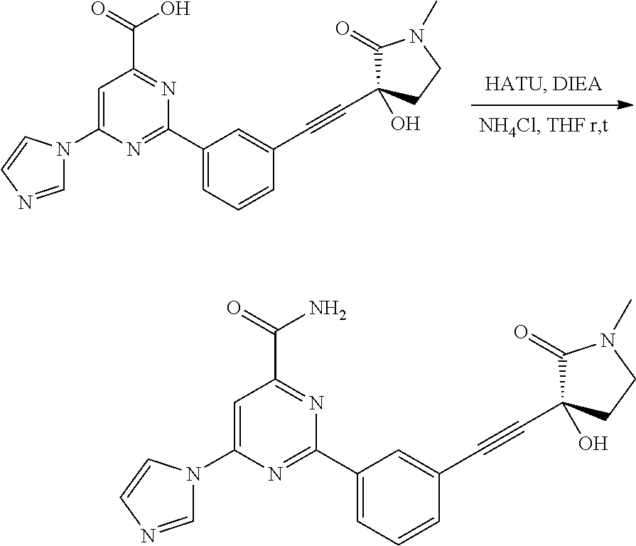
C1=C(N2C=NC=C2)N=C(C2=CC=CC(C#CC3(O)C(=O)N(C)CC3)=C2)N=C1C(=O)O.C1=C(N2C=NC=C2)N=C(C2=CC=CC(C#CC3(O)C(=O)N(C)CC3)=C2)N=C1C(=O)N
